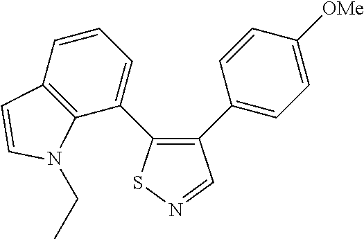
C12=C(C(C3=C(C4=CC=C([OMe])C=C4)C=NS3)=CC=C1)N(CC)C=C2
